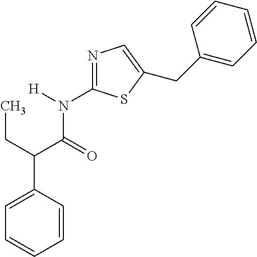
C1=CC(C(CC)C(=O)N([H])C2=NC=C(CC3=CC=CC=C3)S2)=CC=C1
